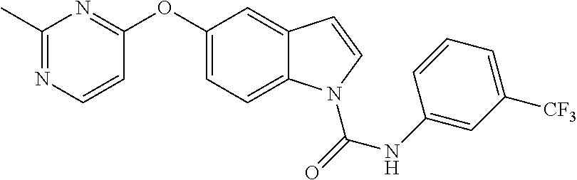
C1(C)=NC=CC(OC2=CC=C3C(=C2)C=CN3C(=O)NC2=CC([CF3])=CC=C2)=N1
